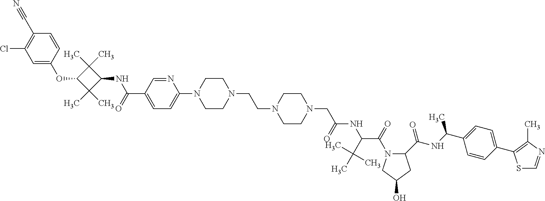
C1=C(OC2C(C)(C)C(NC(C3=CC=C(N4CCN(CCN5CCN(CC(NC(C(=O)N6C(C(NC(C7=CC=C(C8=C(C)N=CS8)C=C7)C)=O)CC(O)C6)C(C)(C)C)=O)CC5)CC4)N=C3)=O)C2(C)C)C=CC(C#N)=C1Cl
